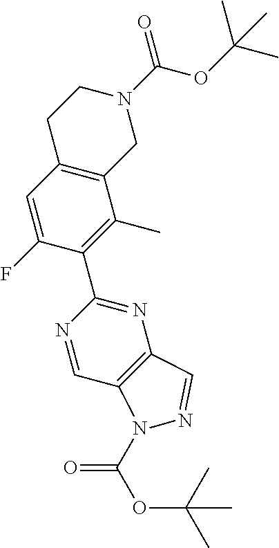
C12=C(C=C(F)C(C3=NC4=C(C=N3)N(C(OC(C)(C)C)=O)N=C4)=C1C)CCN(C(=O)OC(C)(C)C)C2
